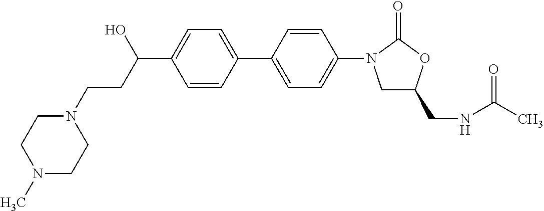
C(C1=CC=C(C2=CC=C(N3CC(CNC(C)=O)OC3=O)C=C2)C=C1)(CCN1CCN(C)CC1)O
